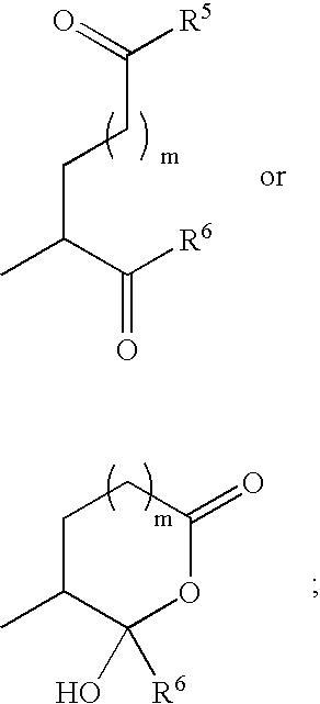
CC(CCC(=O)[R5])C(=O)[R6].C1C(C)C(O)([R6])OC(=O)C1
